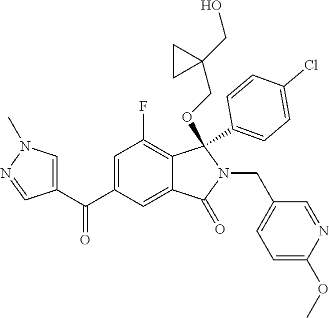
C1=C(C(=O)C2=CN(C)N=C2)C=C2C(=C1F)C(C1=CC=C(Cl)C=C1)(OCC1(CO)CC1)N(CC1=CC=C(OC)N=C1)C2=O
